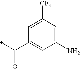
C1(N)=CC([CF3])=CC(C(=O)C)=C1
